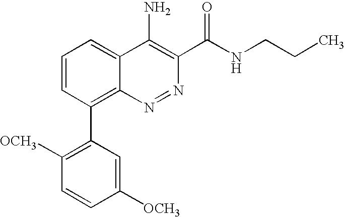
N1=NC2=C(C3=C([OCH3])C=CC([OCH3])=C3)C=CC=C2C(N)=C1C(NCCC)=O
